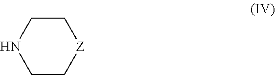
C1CNCC[Z]1
